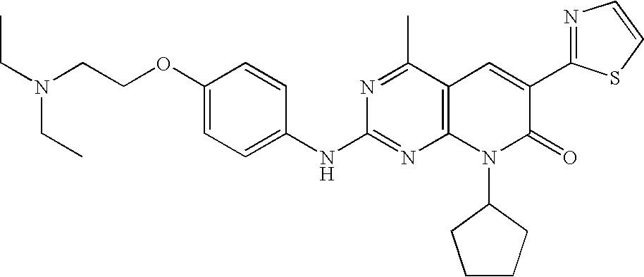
C1(NC2=NC3=C(C(C)=N2)C=C(C2=NC=CS2)C(=O)N3C2CCCC2)=CC=C(OCCN(CC)CC)C=C1
